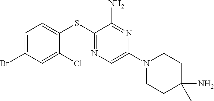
C1=C(Br)C=C(Cl)C(SC2=NC=C(N3CCC(C)(N)CC3)N=C2N)=C1
